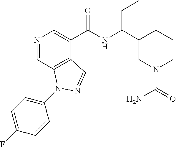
N1=CC2=C(C(C(NC(C3CN(C(=O)N)CCC3)CC)=O)=C1)C=NN2C1=CC=C(F)C=C1
